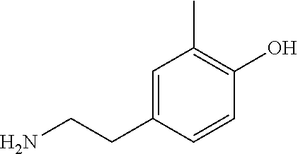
NCCC1=CC(C)=C(O)C=C1
